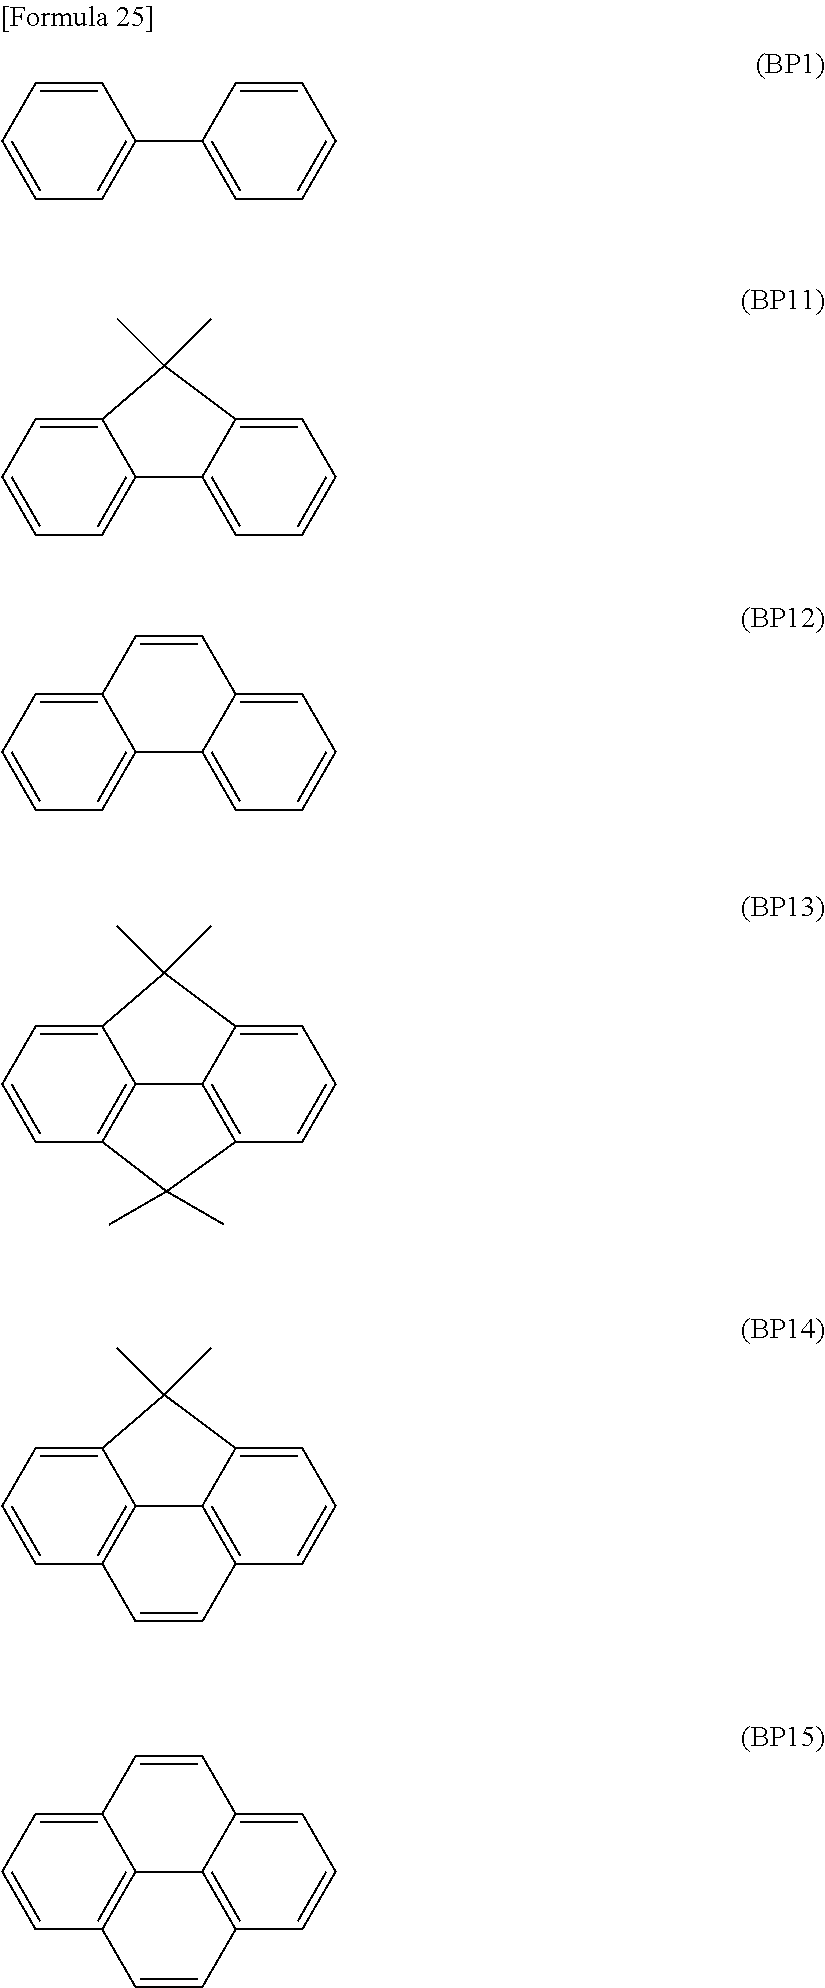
C1=CC=C(C2=CC=CC=C2)C=C1.C1=CC=C2C(=C1)C(C)(C)C1=CC=CC=C21.C1=CC=C2C(=C1)C=CC1=CC=CC=C21.C1=CC2=C3C(=C1)C(C)(C)C1=CC=CC(=C31)C2(C)C.C1=CC2=C3C(=C1)C(C)(C)C1=CC=CC(=C31)C=C2.C1=CC2=C3C(=C1)C=CC1=CC=CC(=C31)C=C2
